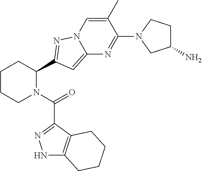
C1CCN(C(=O)C2=NNC3=C2CCCC3)C(C2=NN3C(=C2)N=C(N2CC(N)CC2)C(C)=C3)C1
